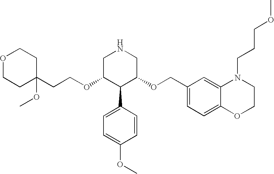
C(OC1C(C2=CC=C(OC)C=C2)C(OCC2=CC=C3C(=C2)N(CCCOC)CCO3)CNC1)CC1(OC)CCOCC1
